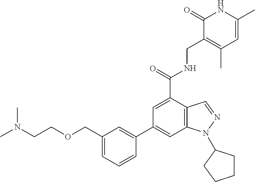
C12=C(C=C(C3=CC(COCCN(C)C)=CC=C3)C=C1C(NCC1=C(C)C=C(C)NC1=O)=O)N(C1CCCC1)N=C2
